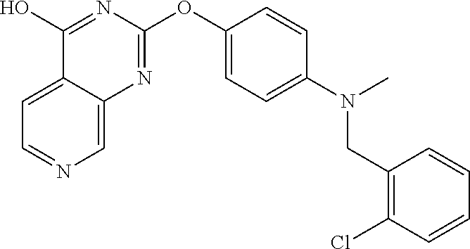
C12=CC=NC=C1N=C(OC1=CC=C(N(C)CC3=C(Cl)C=CC=C3)C=C1)N=C2O
